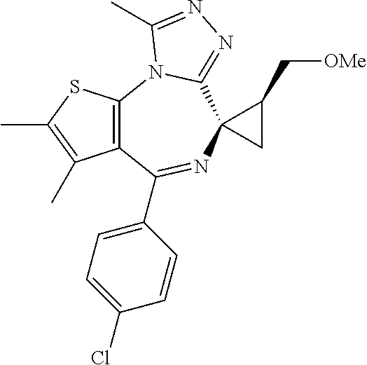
C12=C(N3C(=NN=C3C)C3(N=C1C1=CC=C(Cl)C=C1)CC3C[OMe])SC(C)=C2C
